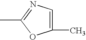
C1(C)=CN=C(C)O1
